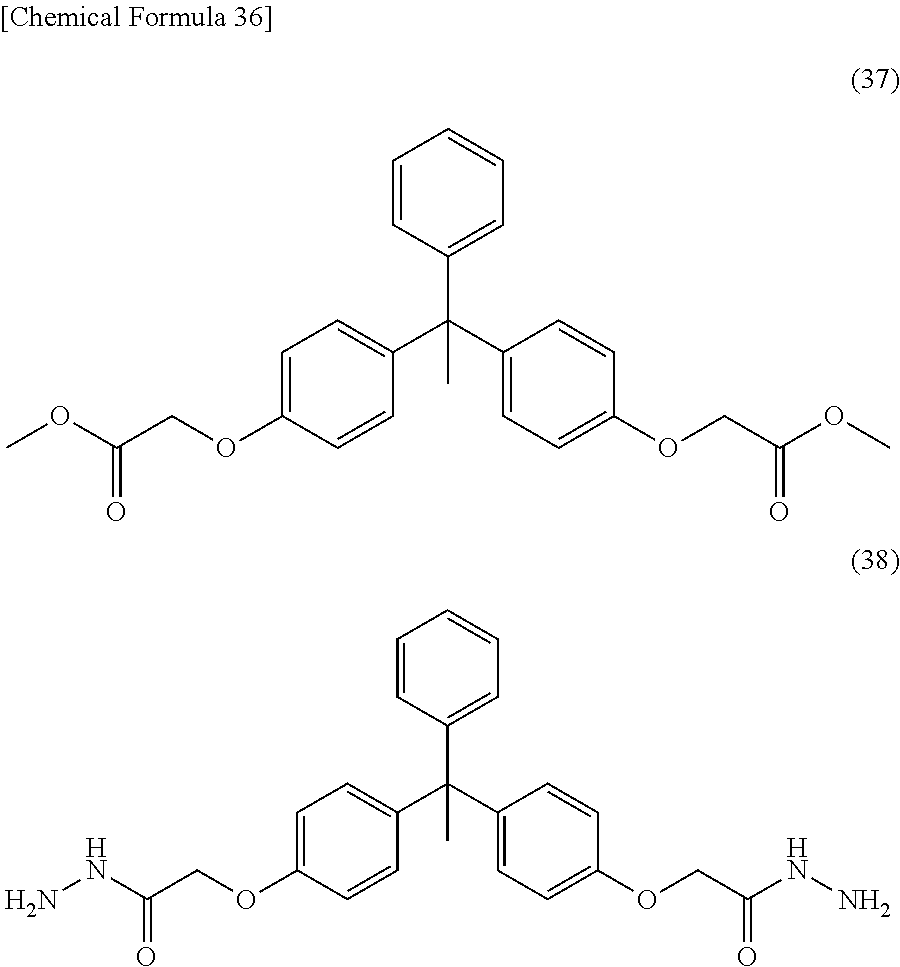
O(CC(OC)=O)C1=CC=C(C(C2=CC=C(OCC(OC)=O)C=C2)(C2=CC=CC=C2)C)C=C1.O(CC(NN)=O)C1=CC=C(C(C2=CC=C(OCC(NN)=O)C=C2)(C2=CC=CC=C2)C)C=C1
